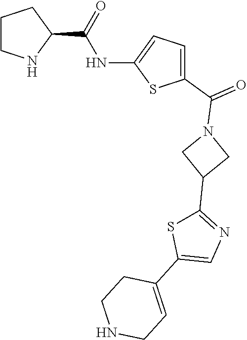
C1CNC(C(=O)NC2=CC=C(C(=O)N3CC(C4=NC=C(C5=CCNCC5)S4)C3)S2)C1
